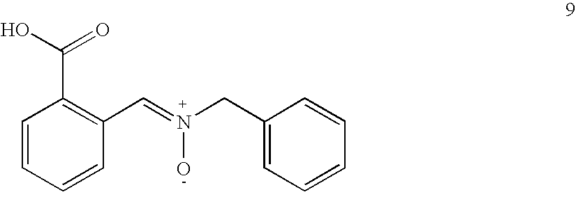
C1=CC=CC(C=N(CC2=CC=CC=C2)O)=C1C(=O)O
